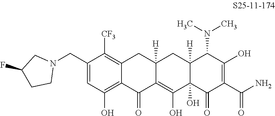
C1(CN2CC(F)CC2)=CC(O)=C2C(=C1[CF3])CC1([H])C(=C(O)C3(O)C([H])(C1)C(N(C)C)C(O)=C(C(N)=O)C3=O)C2=O
